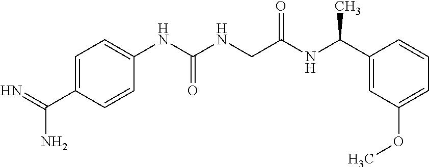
C1=C(C(=N)N)C=CC(NC(NCC(NC(C2=CC(OC)=CC=C2)C)=O)=O)=C1
